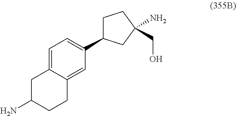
C1C(N)CCC2=CC(C3CCC(N)(CO)C3)=CC=C12
